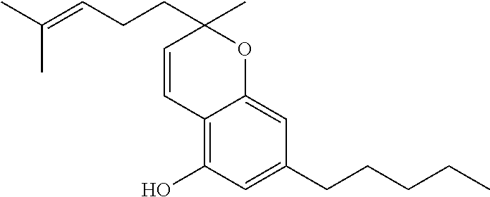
C12=C(O)C=C(CCCCC)C=C1OC(CCC=C(C)C)(C)C=C2
